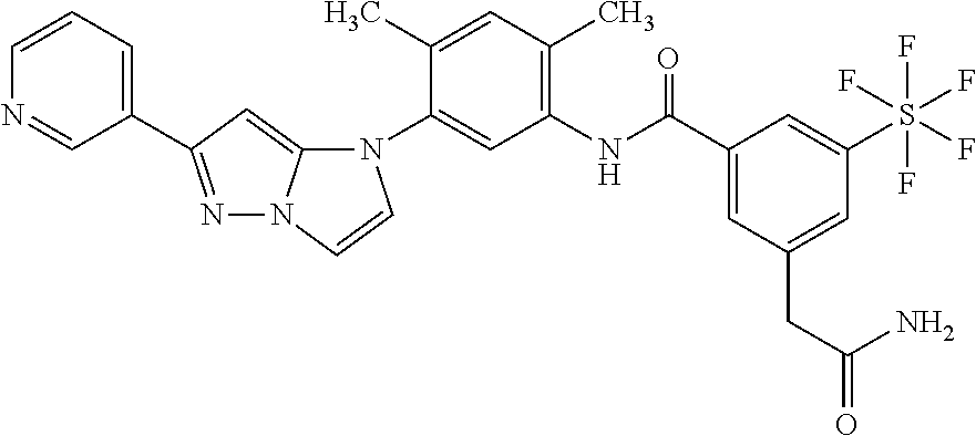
N1=C(C2=CC=CN=C2)C=C2N1C=CN2C1=CC(NC(C2=CC(CC(=O)N)=CC(S(F)(F)(F)(F)F)=C2)=O)=C(C)C=C1C
